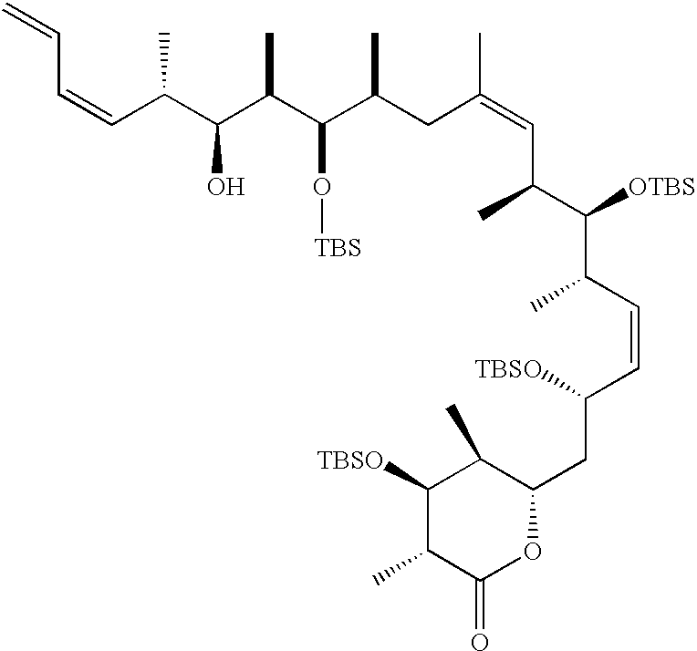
C(C(C(C(C(C(CC(=CC(C)C([OTBS])C(C)C=CC([TBSO])CC1C(C)C([TBSO])C(C)C(=O)O1)C)C)O[TBS])C)O)C)=CC=C
